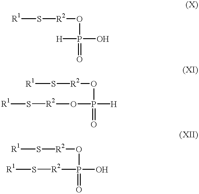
[R1]S[R2]OP([H])(O)=O.[R1]S[R2]OP(O[R2]S[R1])([H])=O.[R1]S[R2]OP(O)(=O)[R2]S[R1]
